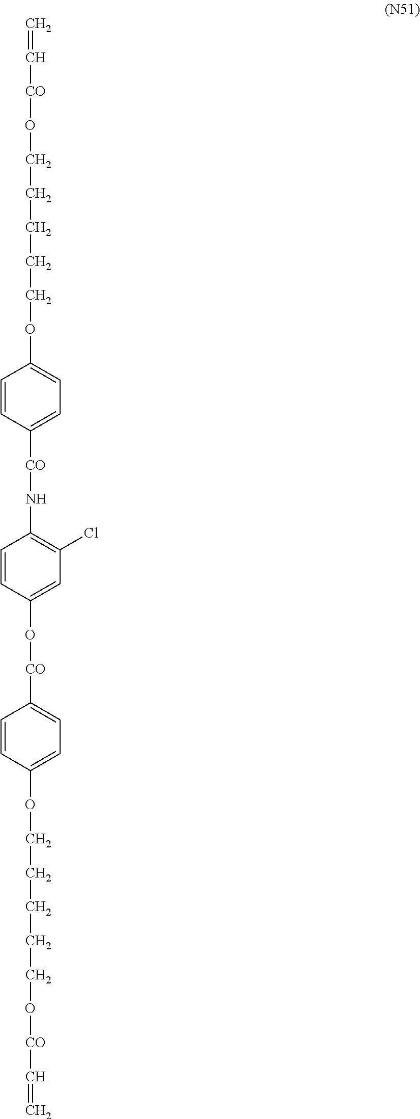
C=C[CO]OCCCCCOC1=CC=C([CO]NC2=C(Cl)C=C(O[CO]C3=CC=C(OCCCCCO[CO]C=C)C=C3)C=C2)C=C1
